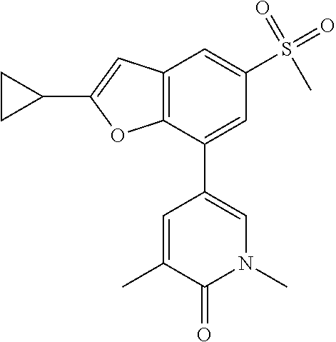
C12=C(C=C(S(=O)(=O)C)C=C1C1=CN(C)C(=O)C(C)=C1)C=C(C1CC1)O2
